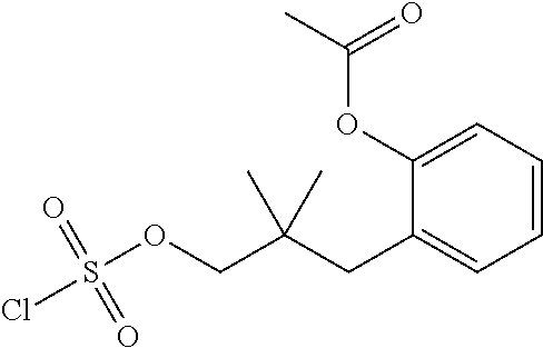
O=S(OCC(CC1=CC=CC=C1OC(C)=O)(C)C)(Cl)=O
